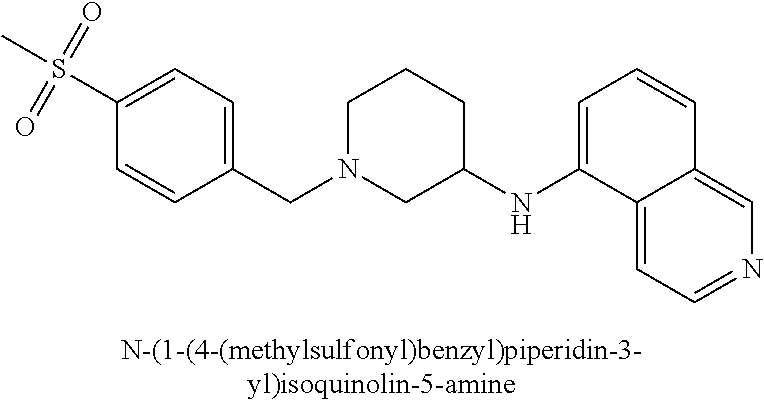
C1N(CC2=CC=C(S(C)(=O)=O)C=C2)CC(NC2=CC=CC3=CN=CC=C23)CC1
